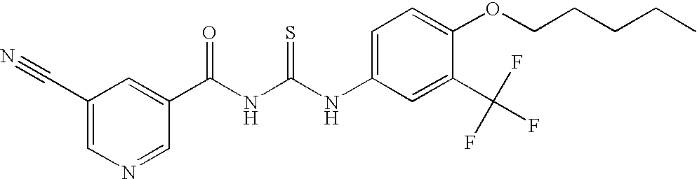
C(NC(NC1=CC=C(OCCCCC)C(C(F)(F)F)=C1)=S)(=O)C1=CC(C#N)=CN=C1
